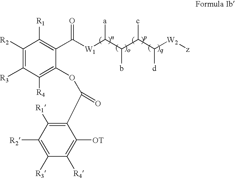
C1([R2])=C([R3])C([R4])=C(OC(C2=C([R1])C([R2])=C([R3])C([R4])=C2[OT])=O)C(C([W1]C(C(C(C([W2][z])[d])c)b)[a])=O)=C1[R1]
